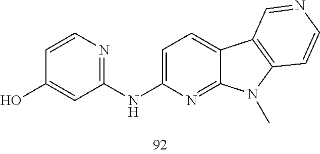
OC1=CC(NC2=CC=C3C(=N2)N(C)C2=C3C=NC=C2)=NC=C1
